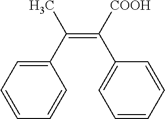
C1=CC=C(C(=C(C2=CC=CC=C2)[COOH])C)C=C1
